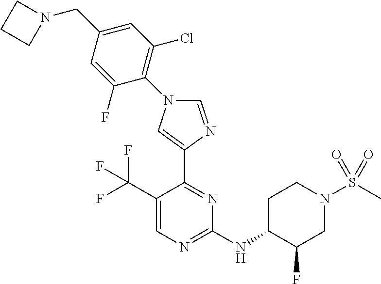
C1=NC(C2=NC(NC3C(F)CN(S(C)(=O)=O)CC3)=NC=C2C(F)(F)F)=CN1C1=C(Cl)C=C(CN2CCC2)C=C1F
